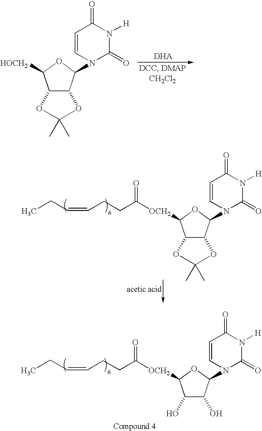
C12C(C(N3C=CC(=O)N([H])C3=O)OC1[HOCH2])OC(C)(C)O2.[DHA].CCC=CCCC(=O)[OCH2]C1C2C(C(N3C=CC(=O)N([H])C3=O)O1)OC(C)(C)O2.CCC=CCCC(=O)[OCH2]C1C(O)C(O)C(N2C=CC(=O)N([H])C2=O)O1
